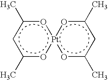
c1c(C)o[Pt]2(oc1C)oc(C)cc(C)o2
